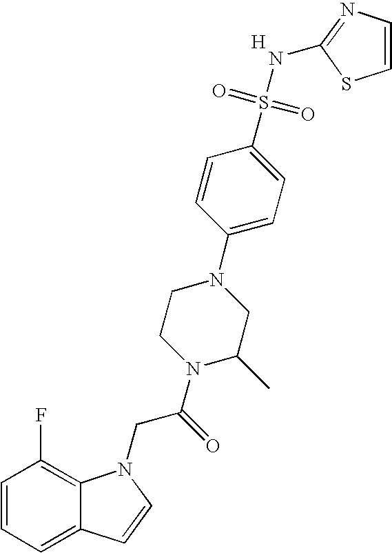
C1=CC=C2C(=C1F)N(CC(N1C(C)CN(C3=CC=C(S(=O)(=O)NC4=NC=CS4)C=C3)CC1)=O)C=C2.[H]
